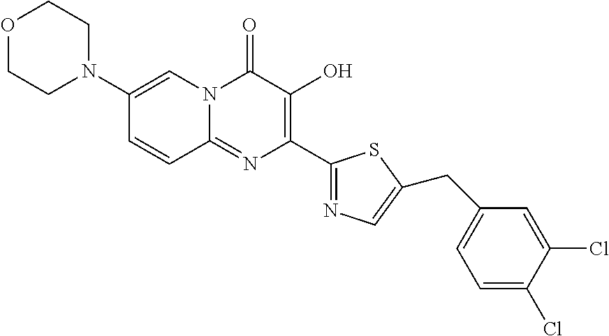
C1=CC2=NC(C3=NC=C(CC4=CC=C(Cl)C(Cl)=C4)S3)=C(O)C(=O)N2C=C1N1CCOCC1
